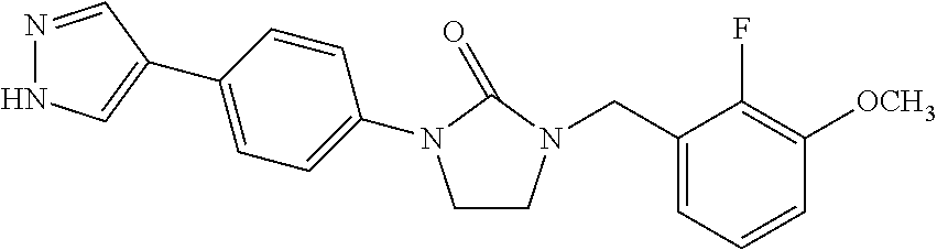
N1=CC(C2=CC=C(N3CCN(CC4=CC=CC([OCH3])=C4F)C3=O)C=C2)=CN1
